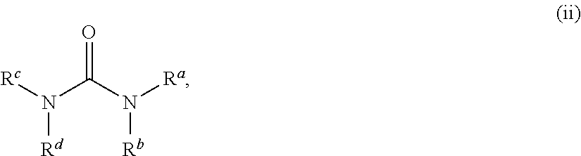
O=C(N([Rc])[Rd])N([Rb])[Ra]
